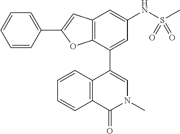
C12=C(C(C3=CN(C)C(=O)C4=C3C=CC=C4)=CC(NS(C)(=O)=O)=C1)OC(C1=CC=CC=C1)=C2
